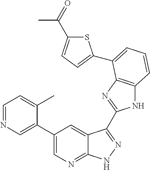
C1(C2=CN=CC=C2C)=CN=C2C(=C1)C(C1=NC3=C(N1)C=CC=C3C1=CC=C(C(=O)C)S1)=NN2
